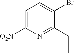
C1=C([O2N])N=C(CC)C(Br)=C1
